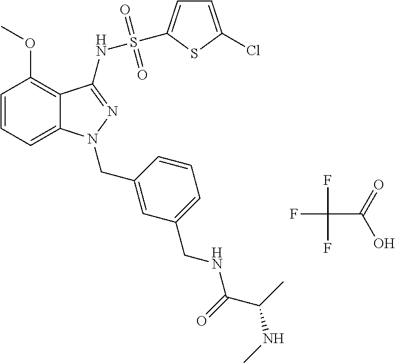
C1=CC=C2C(=C1OC)C(NS(=O)(=O)C1=CC=C(Cl)S1)=NN2CC1=CC(CNC(C(C)NC)=O)=CC=C1.FC(C(=O)O)(F)F
